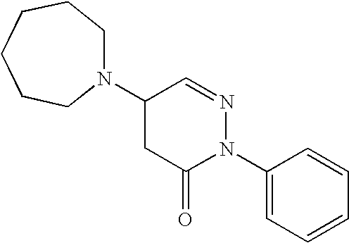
C1(N2N=CC(N3CCCCCC3)CC2=O)=CC=CC=C1
